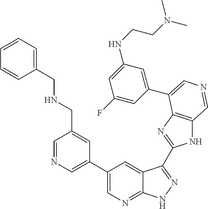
C1(C2=CN=CC(CNCC3=CC=CC=C3)=C2)=CN=C2C(=C1)C(C1=NC3=C(N1)C=NC=C3C1=CC(NCCN(C)C)=CC(F)=C1)=NN2
